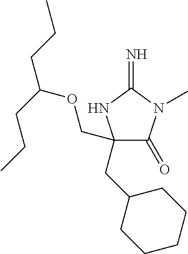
C1(CC2CCCCC2)(COC(CCC)CCC)C(=O)N(C)C(=N)N1
